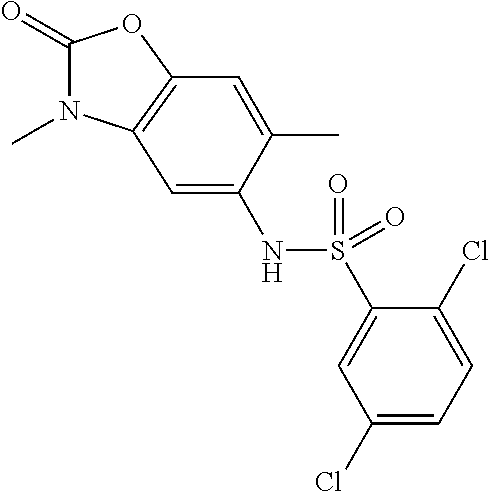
C1(=O)N(C)C2=C(O1)C=C(C)C(NS(C1=CC(Cl)=CC=C1Cl)(=O)=O)=C2
